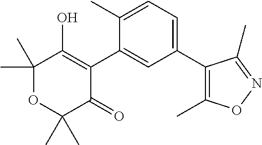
C1(C2=CC=C(C)C(C3=C(O)C(C)(C)OC(C)(C)C3=O)=C2)=C(C)ON=C1C
